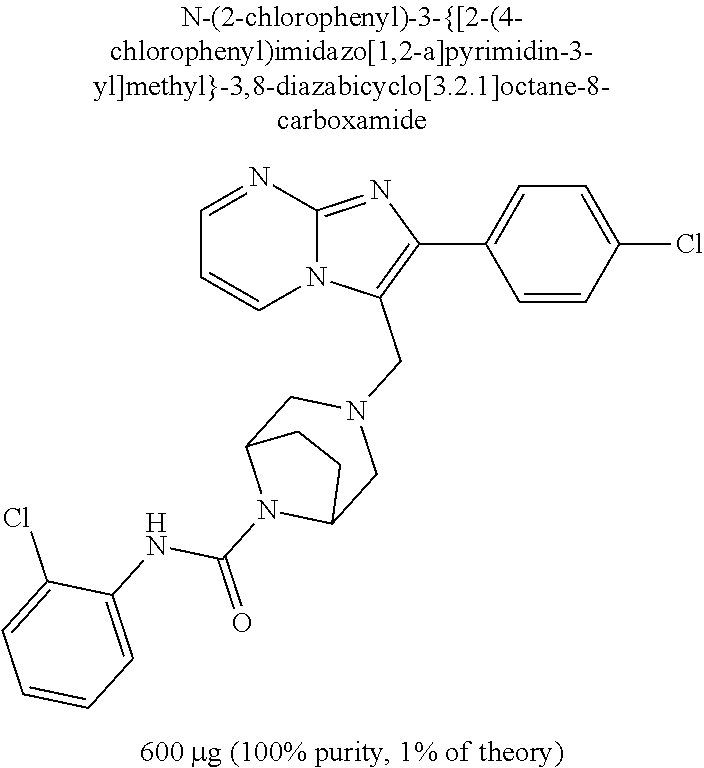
C1=CC(Cl)=CC=C1C1=C(CN2CC3N(C(=O)NC4=CC=CC=C4Cl)C(C2)CC3)N2C(=N1)N=CC=C2
